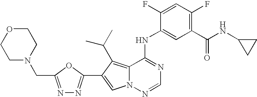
C12=C(C(C)C)C(C3=NN=C(CN4CCOCC4)O3)=CN1N=CN=C2NC1=CC(C(=O)NC2CC2)=C(F)C=C1F
